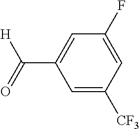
C1=C([CF3])C=C(F)C=C1C(=O)[H]
